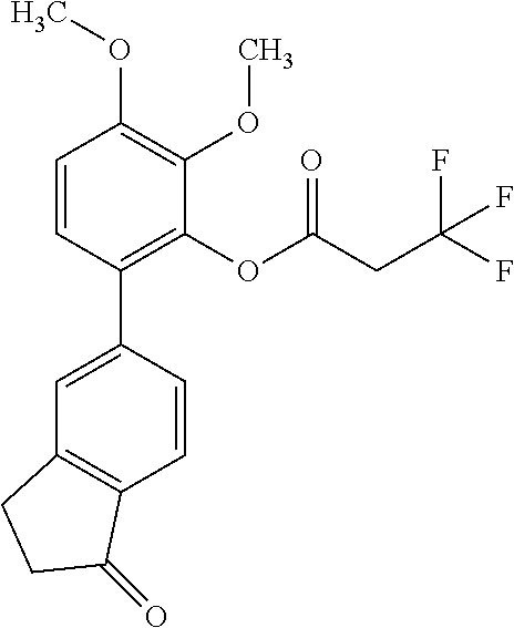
C1=CC(C2=CC3=C(C=C2)C(=O)CC3)=C(OC(CC(F)(F)F)=O)C(OC)=C1OC
